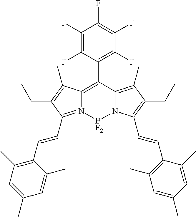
C12=C(C3=C(F)C(F)=C(F)C(F)=C3F)C3=C(C)C(CC)=C(C=CC4=C(C)C=C(C)C=C4C)N3[BF2]N1=C(C=CC1=C(C)C=C(C)C=C1C)C(CC)=C2C
